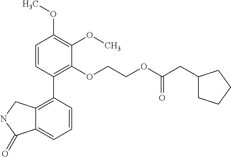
C1=CC(C2=C3C(=CC=C2)C(=O)NC3)=C(OCCOC(CC2CCCC2)=O)C(OC)=C1OC
